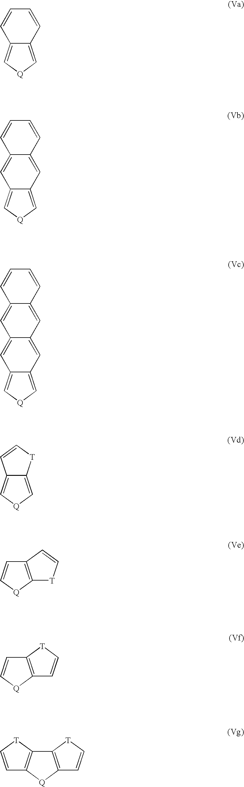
C1=CC=CC2=C[Q]C=C12.C1=C2C(=CC3=C[Q]C=C13)C=CC=C2.C1=C2C(=CC3=C[Q]C=C13)C=C1C(=C2)C=CC=C1.C12=C[Q]C=C1[T]C=C2.C1=C[Q]C2=C1C=C[T]2.C1=C[Q]C2=C1[T]C=C2.C12=C([Q]C3=C1[T]C=C3)C=C[T]2
